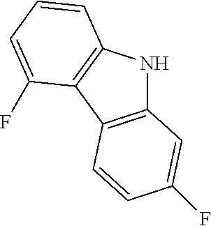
C12=C(C3=C(N1)C=CC=C3F)C=CC(F)=C2
